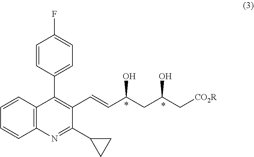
C1=CC2=C(C=C1)N=C(C1CC1)C(C=CC(CC(C[CO2R])O)O)=C2C1=CC=C(F)C=C1
